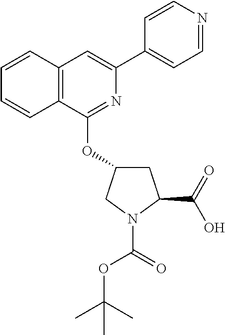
C12=C(C(OC3CC(C(O)=O)N(C(OC(C)(C)C)=O)C3)=NC(C3=CC=NC=C3)=C1)C=CC=C2
